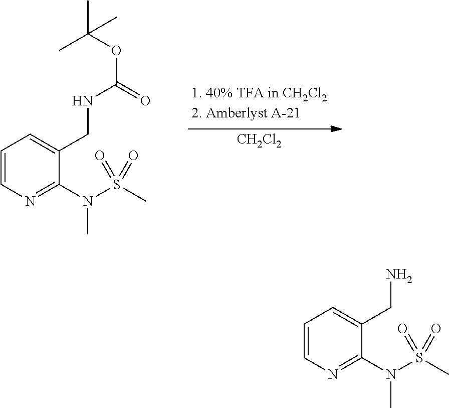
[CH2Cl2].C1=CN=C(N(S(C)(=O)=O)C)C(CNC(=O)OC(C)(C)C)=C1.C1=CN=C(N(S(C)(=O)=O)C)C(CN)=C1
